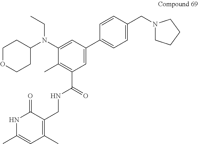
C1OCCC(N(C2=CC(C3=CC=C(CN4CCCC4)C=C3)=CC(C(=O)NCC3=C(C)C=C(C)NC3=O)=C2C)CC)C1
